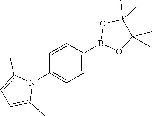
C1=CC(B2OC(C)(C)C(C)(C)O2)=CC=C1N1C(C)=CC=C1C
